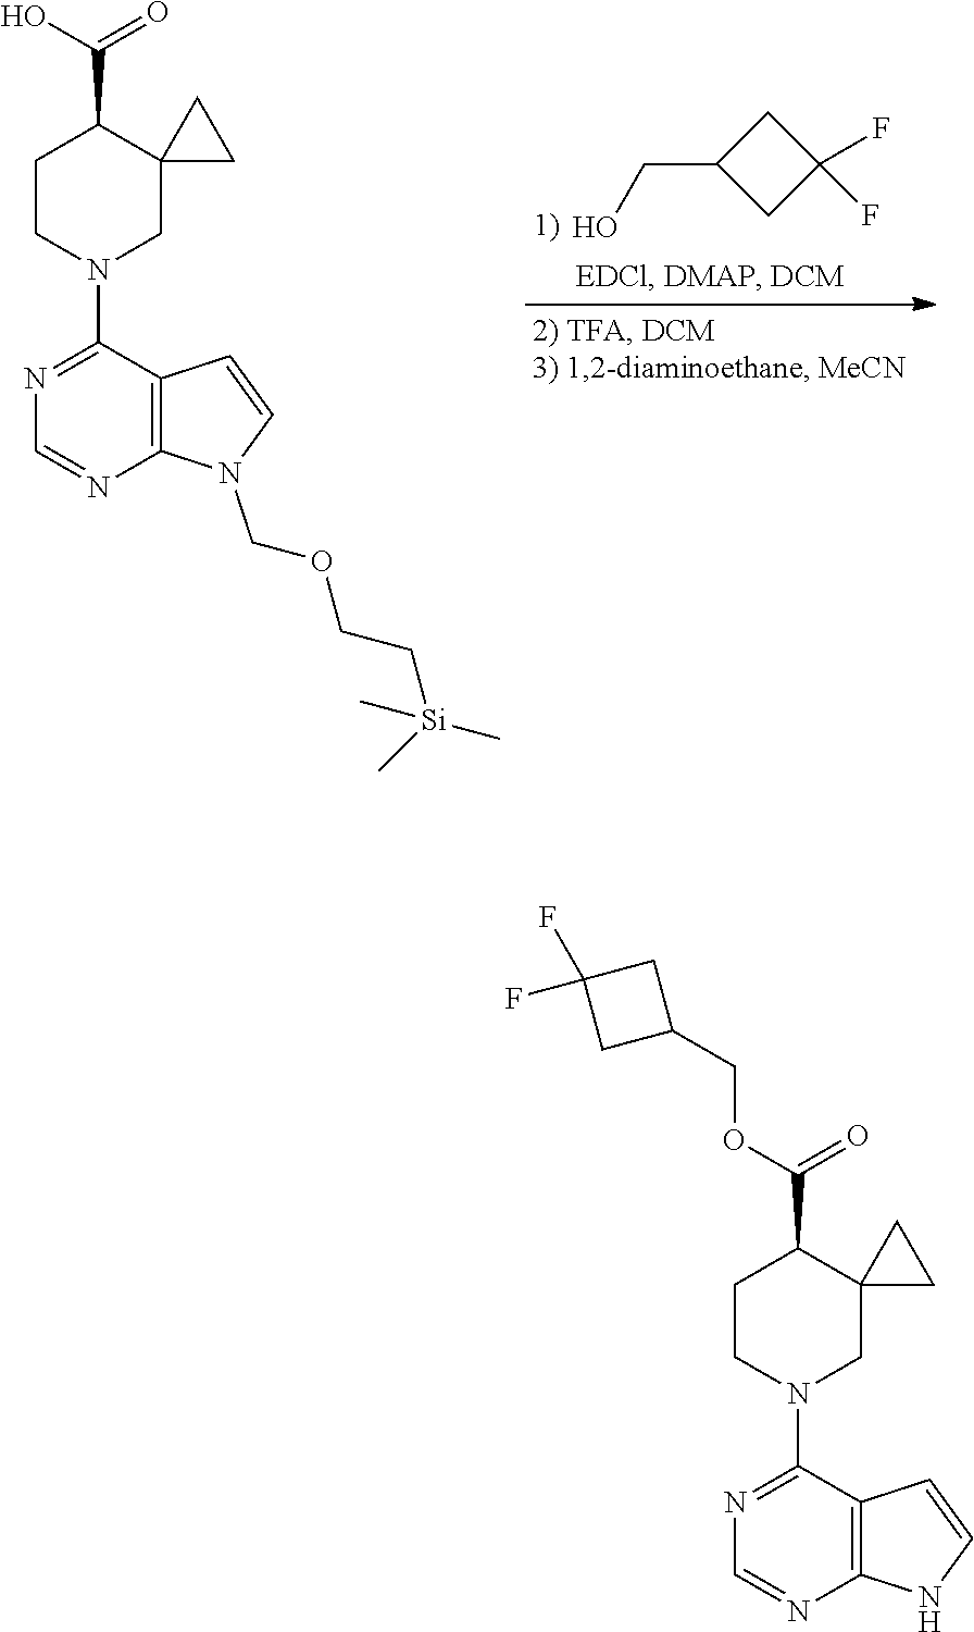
C1CN(C2=NC=NC3=C2C=CN3)CC2(C1C(OCC1CC(F)(F)C1)=O)CC2.C1CN(C2=NC=NC3=C2C=CN3COCC[Si](C)(C)C)CC2(C1C(O)=O)CC2.C1C(CO)CC1(F)F
